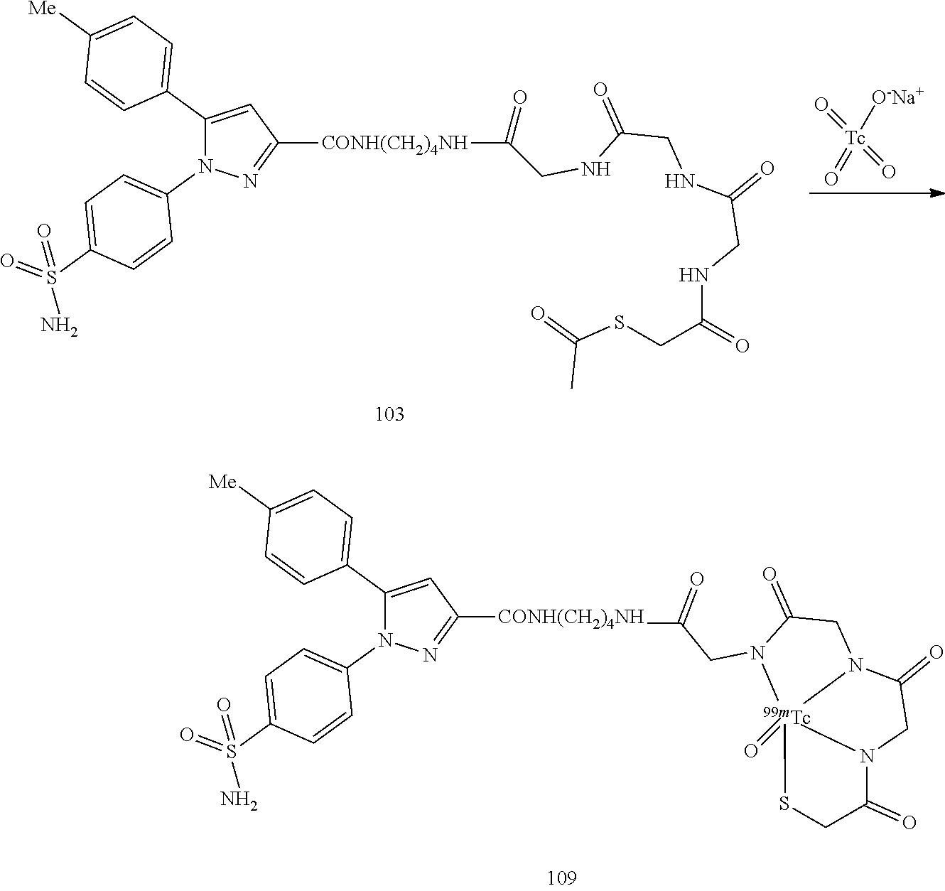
[CONH(CH2)4NH](C(=O)CN1C(=O)CN2C(=O)CN3C(=O)CS[Tc]231=O)C1=NN(C2=CC=C(S(=O)(=O)N)C=C2)C(C2=CC=C([Me])C=C2)=C1.[Tc](=O)(=O)(=O)[O-Na+].C(=O)(CNC(CNC(CSC(=O)C)=O)=O)NCC(=O)[CONH(CH2)4NH]C1=NN(C2=CC=C(S(=O)(=O)N)C=C2)C(C2=CC=C([Me])C=C2)=C1
